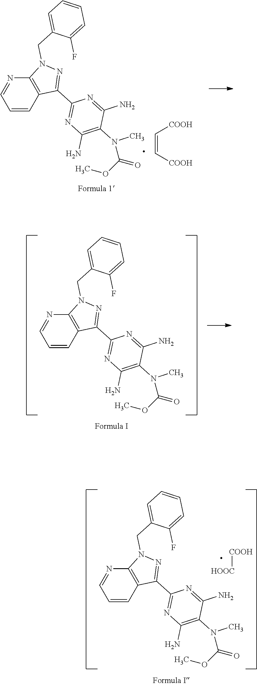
C1=CC2=C(N=C1)N(CC1=CC=CC=C1F)N=C2C1=NC(N)=C(N(C)C(OC)=O)C(N)=N1.C1=CC2=C(N=C1)N(CC1=CC=CC=C1F)N=C2C1=NC(N)=C(N(C)C(OC)=O)C(N)=N1.[COOH][HOOC].C(=C[COOH])[COOH].C1=CC2=C(N=C1)N(CC1=CC=CC=C1F)N=C2C1=NC(N)=C(N(C)C(OC)=O)C(N)=N1
